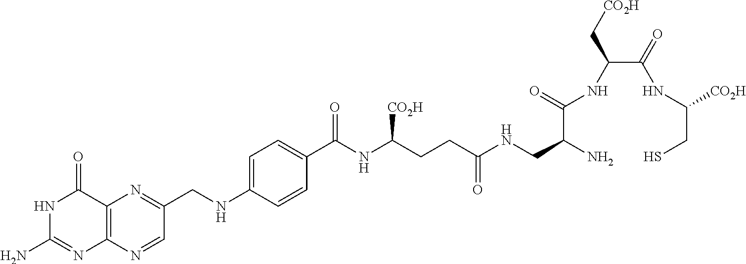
C12=C(C(=O)NC(N)=N1)N=C(CNC1=CC=C(C(NC(CCC(NCC(N)C(=O)NC(C(=O)NC(CS)[CO2H])C[CO2H])=O)[CO2H])=O)C=C1)C=N2
